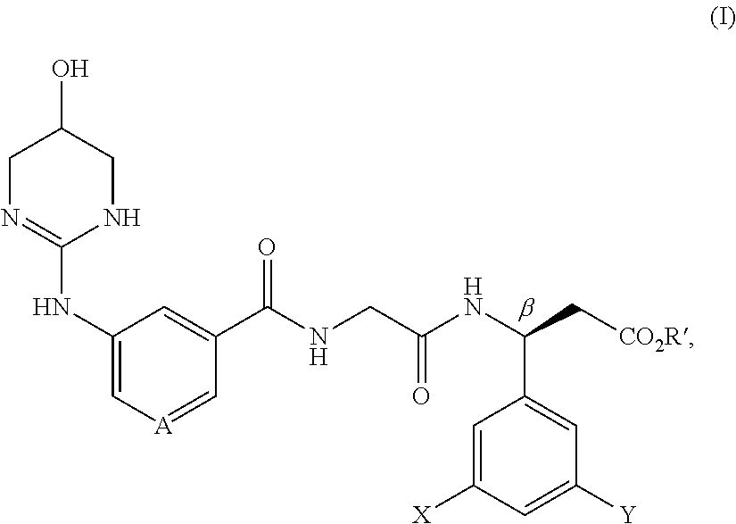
C1N=C(NC2=C[A]=CC(C(NCC(NC(C[CO2R])C3=CC([Y])=CC([X])=C3)=O)=O)=C2)NCC1O
